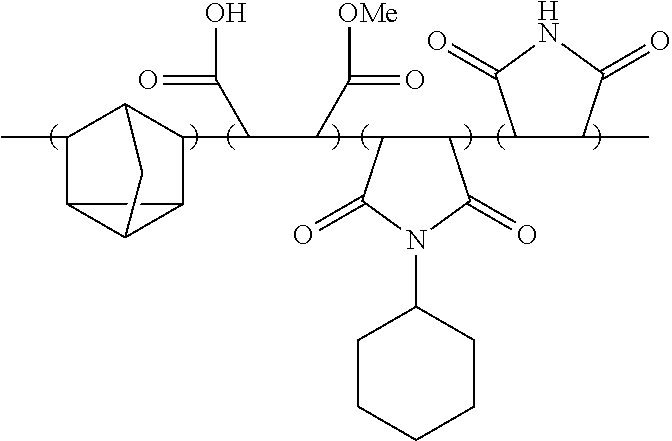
C12C(C)C3C(C(C(C([OMe])=O)C4C(C5C(C)C(=O)NC5=O)C(=O)N(C5CCCCC5)C4=O)C(O)=O)C1C2C3
